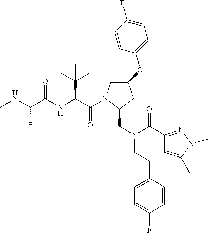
C(C(NC(C(NC)C)=O)C(C)(C)C)(=O)N1CC(OC2=CC=C(F)C=C2)CC1CN(CCC1=CC=C(F)C=C1)C(=O)C1=NN(C)C(C)=C1
